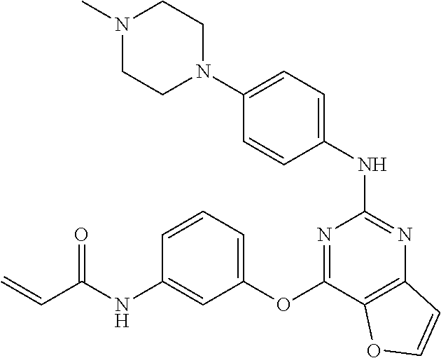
N(C1=CC(OC2=NC(NC3=CC=C(N4CCN(C)CC4)C=C3)=NC3=C2OC=C3)=CC=C1)C(C=C)=O
